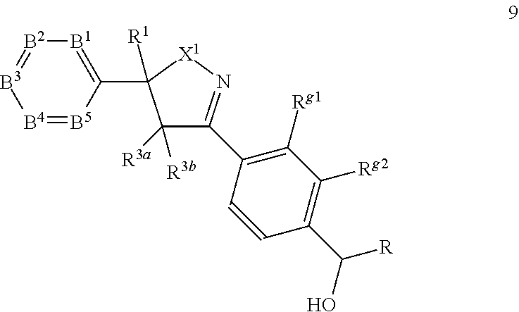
[B4]1=[B5]C(C2([R1])C([R3b])([R3a])C(C3=C([Rg1])C([Rg2])=C(C([R])O)C=C3)=N[X1]2)=[B1][B2]=[B3]1
